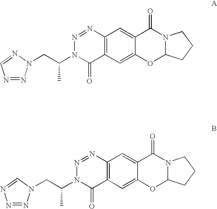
N1(C(CN2N=NC=N2)C)C(=O)C2=C(N=N1)C=C1C(=C2)OC2N(C1=O)CCC2.N1(C(CN2N=NN=C2)C)C(=O)C2=C(N=N1)C=C1C(=C2)OC2N(C1=O)CCC2
